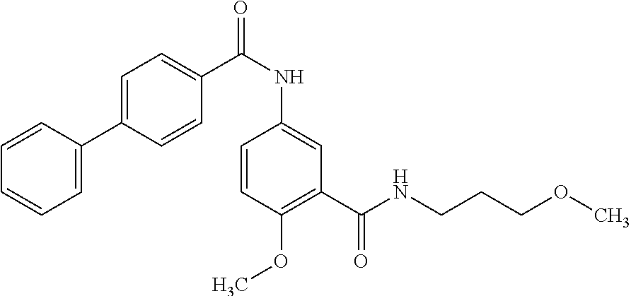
C1=CC(C2=CC=C(C(=O)NC3=CC(C(=O)NCCCOC)=C(OC)C=C3)C=C2)=CC=C1
